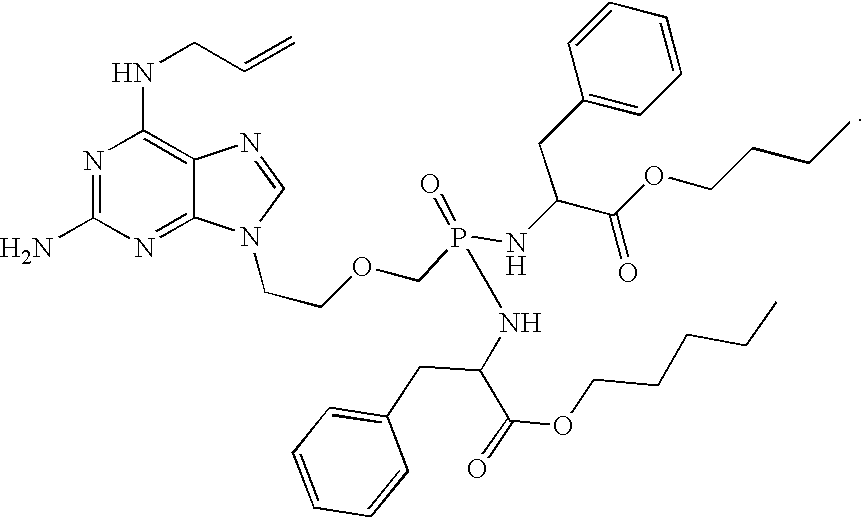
N1=C(N)N=C2C(=C1NCC=C)N=CN2CCOCP(=O)(NC(C(=O)OCCCC)CC1=CC=CC=C1)NC(C(=O)OCCCCC)CC1=CC=CC=C1
